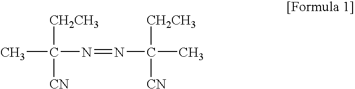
CC(N=NC(C)([CH2CH3])[CN])([CH2CH3])[CN]
